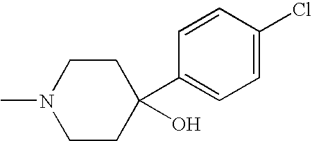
N1(C)CCC(O)(C2=CC=C(Cl)C=C2)CC1
